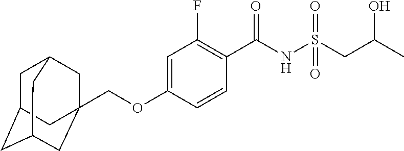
C1=C(OCC23CC4CC(CC(C2)C4)C3)C=CC(C(NS(CC(C)O)(=O)=O)=O)=C1F
